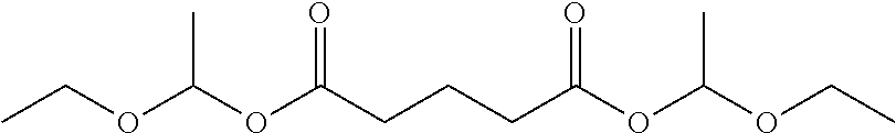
CCOC(OC(CCCC(OC(OCC)C)=O)=O)C
